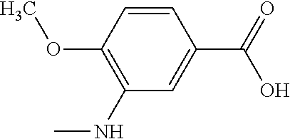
C1=CC(OC)=C(NC)C=C1C(=O)O
